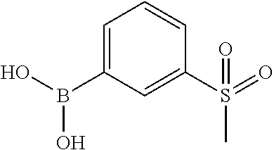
C1=C(B(O)O)C=C(S(=O)(C)=O)C=C1
